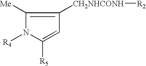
C1([Me])=C([CH2NHCONH][R2])C=C([R5])N1[R4]
